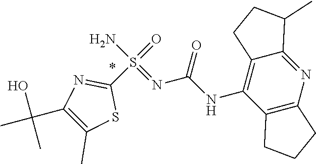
N(C1=C2C(=NC3=C1CCC3)C(C)CC2)C(N=S(N)(=O)C1=NC(C(C)(O)C)=C(C)S1)=O
